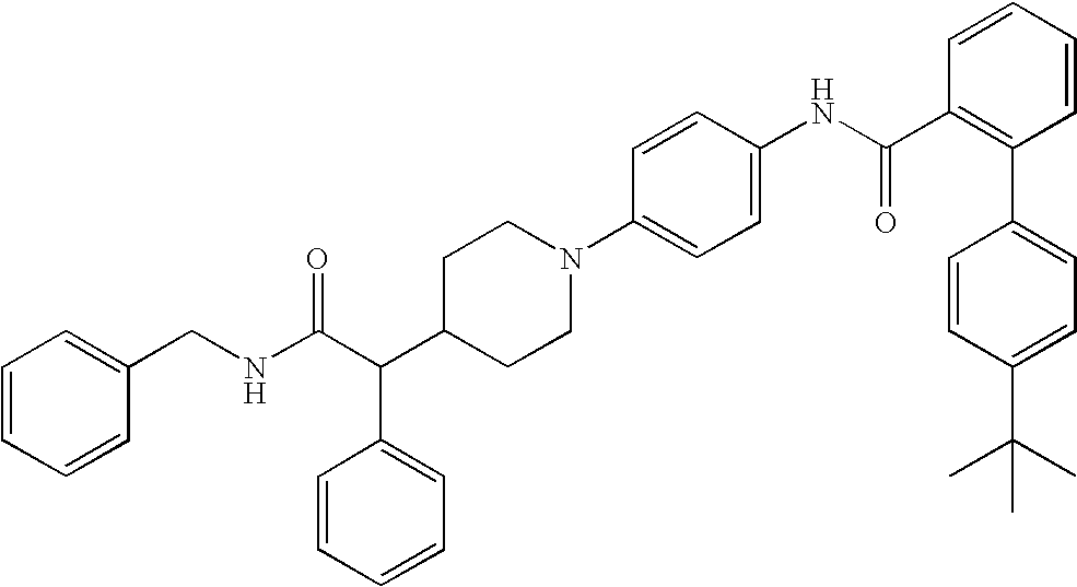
C(C(C1CCN(C2=CC=C(NC(C3=C(C4=CC=C(C(C)(C)C)C=C4)C=CC=C3)=O)C=C2)CC1)C1=CC=CC=C1)(NCC1=CC=CC=C1)=O
